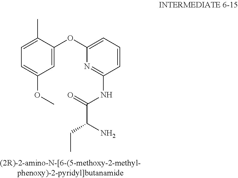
C1=C(OC)C=C(OC2=CC=CC(NC(=O)C(N)CC)=N2)C(C)=C1
